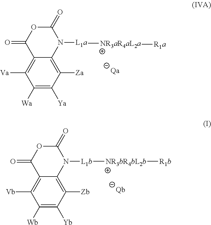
C1([Wa])=C([Ya])C([Za])=C2C(=C1[Va])C(=O)OC(=O)N2[L1a][NR3aR4aL2a][R1a].[Qa].C1([Wb])=C([Yb])C([Zb])=C2C(=C1[Vb])C(=O)OC(=O)N2[L1b][NR3bR4bL2b][R1b].[Qb]
